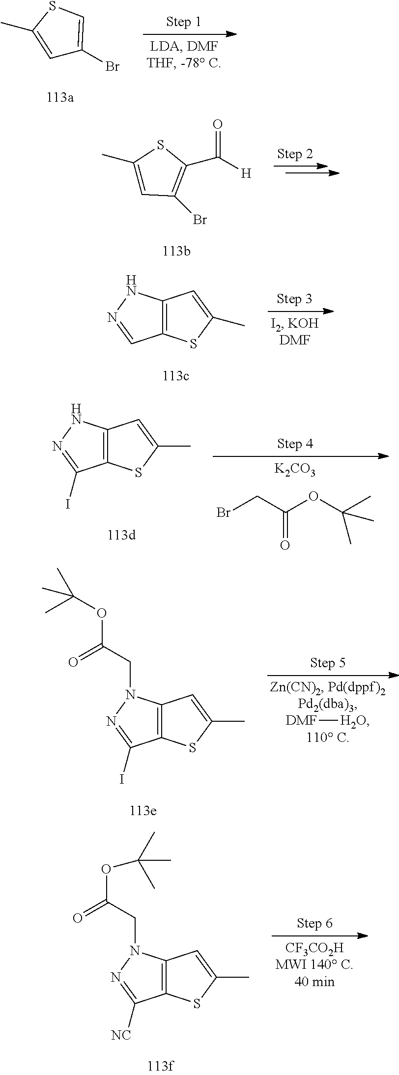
C1=C(C)SC=C1Br.C1(C)=CC(Br)=C(C(=O)[H])S1.C12=C(NN=C1)C=C(C)S2.[K2CO3].BrCC(OC(C)(C)C)=O.C12=C(NN=C1I)C=C(C)S2.C12=C(N(CC(OC(C)(C)C)=O)N=C1[NC])C=C(C)S2.C12=C(N(CC(OC(C)(C)C)=O)N=C1I)C=C(C)S2.[DMF][H2O]
